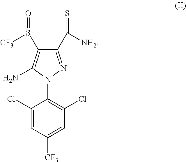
C1(Cl)=CC([CF3])=CC(Cl)=C1N1N=C(C([NH2])=S)C(S(=O)[CF3])=C1N
